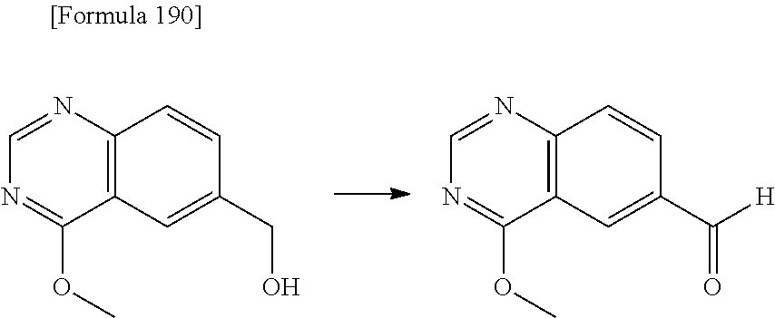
C12=C(N=CN=C1OC)C=CC(CO)=C2.C12=C(N=CN=C1OC)C=CC(C([H])=O)=C2
